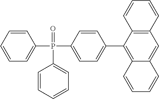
C1=CC(P(C2=CC=C(C3=C4C(=CC5=C3C=CC=C5)C=CC=C4)C=C2)(=O)C2=CC=CC=C2)=CC=C1
